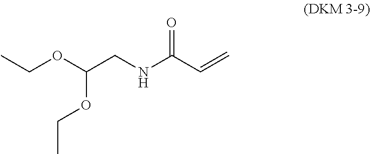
CCOC(CNC(C=C)=O)OCC
